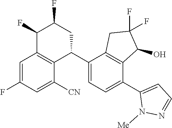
C1=C(F)C=C([CN])C2=C1C(F)C(F)CC2C1=CC=C(C2=CC=NN2[Me])C2=C1CC(F)(F)C2O
